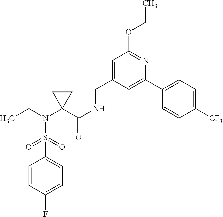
CCN(C1(C(NCC2=CC(OCC)=NC(C3=CC=C([CF3])C=C3)=C2)=O)CC1)S(=O)(=O)C1=CC=C(F)C=C1
